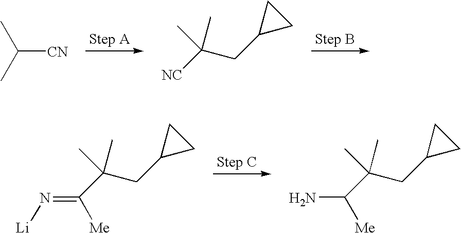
C([CN])(C)C.[NC]C(CC1CC1)(C)C.C(C(CC1CC1)(C)C)(=N[Li])[Me].C(C(CC1CC1)(C)C)(N)[Me]
